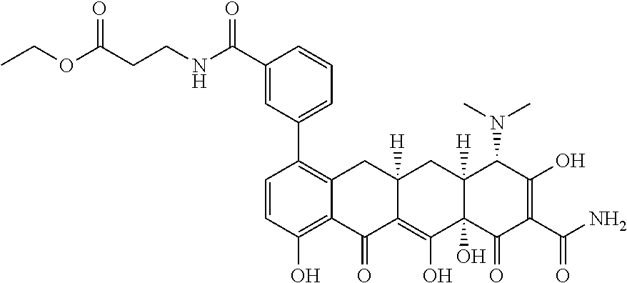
C1=CC(O)=C2C(=C1C1=CC=CC(C(NCCC(=O)OCC)=O)=C1)CC1([H])C(=C(O)C3(O)C([H])(C1)C(N(C)C)C(O)=C(C(N)=O)C3=O)C2=O
